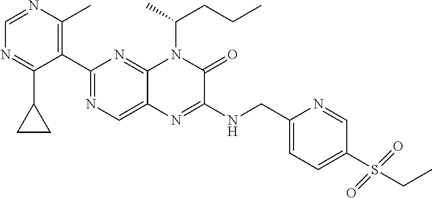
C1(C2=NC=C3C(=N2)N(C(C)CCC)C(=O)C(NCC2=CC=C(S(CC)(=O)=O)C=N2)=N3)=C(C)N=CN=C1C1CC1
